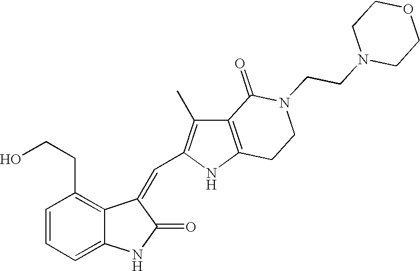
C1=CC=C2C(=C1CCO)C(=CC1=C(C)C3=C(N1)CCN(CCN1CCOCC1)C3=O)C(=O)N2
